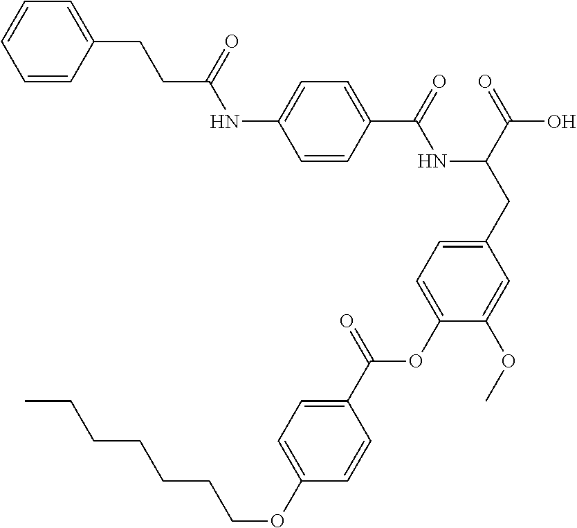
C1=CC(C(=O)NC(CC2=CC=C(OC(C3=CC=C(OCCCCCCC)C=C3)=O)C(OC)=C2)C(=O)O)=CC=C1NC(CCC1=CC=CC=C1)=O
